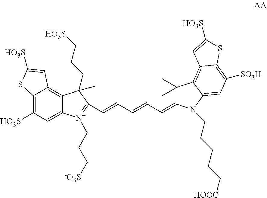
C12=C([HO3S])C=C3C(=C1C=C([HO3S])S2)C(CCC[HO3S])(C)C(C=CC=CC=C1C(C)(C)C2=C4C(=C([SO3H])C=C2N1CCCCC[HOOC])SC([HO3S])=C4)=[N+]3CCC[-O3S]
